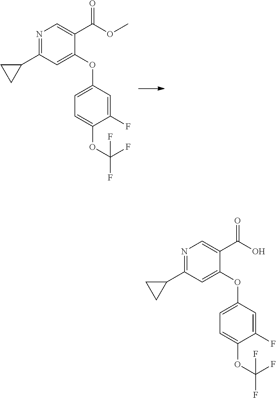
N1=C(C2CC2)C=C(OC2=CC=C(OC(F)(F)F)C(F)=C2)C(C(OC)=O)=C1.N1=C(C2CC2)C=C(OC2=CC=C(OC(F)(F)F)C(F)=C2)C(C(O)=O)=C1
